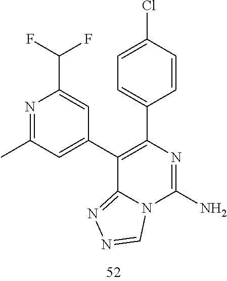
N1=C(C)C=C(C2=C(C3=CC=C(Cl)C=C3)N=C(N)N3C2=NN=C3)C=C1C(F)F
